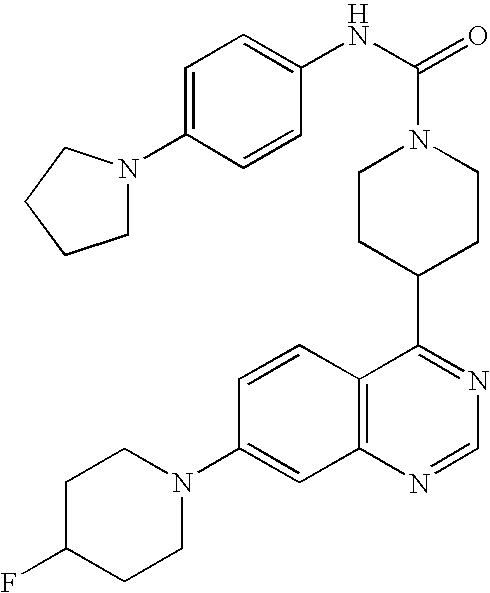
C12=C(C=CC(N3CCC(F)CC3)=C1)C(C1CCN(C(NC3=CC=C(N4CCCC4)C=C3)=O)CC1)=NC=N2
